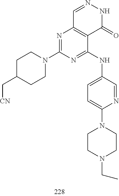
C1=NNC(=O)C2=C1N=C(N1CCC(C[CN])CC1)N=C2NC1=CC=C(N2CCN(CC)CC2)N=C1
